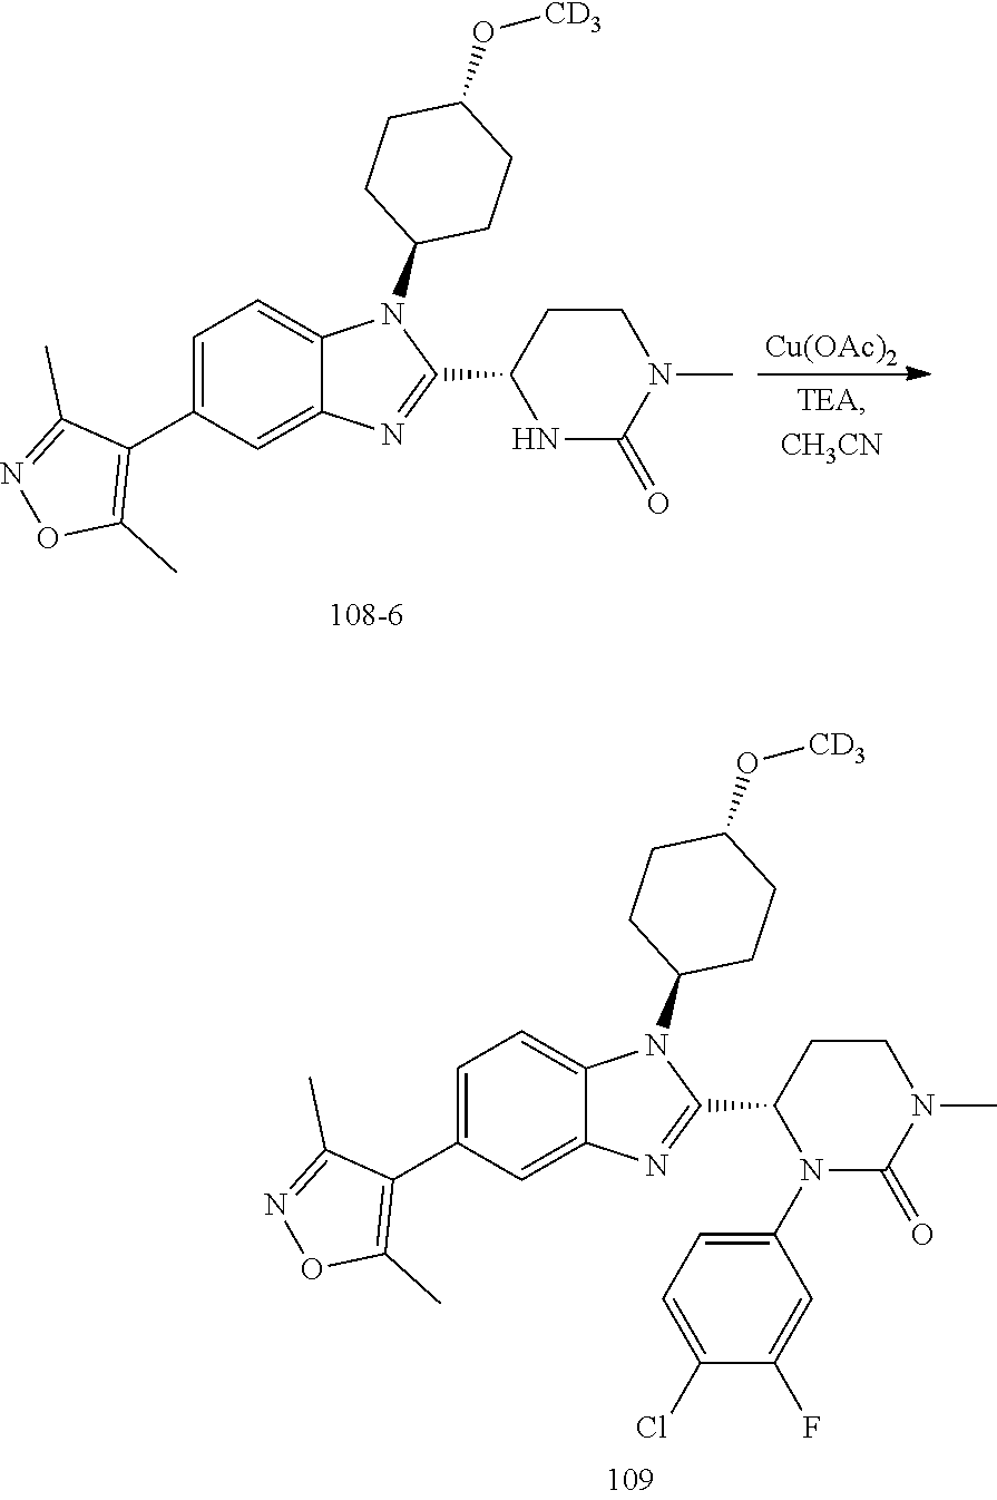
C1=C(C2=C(C)ON=C2C)C=C2C(=C1)N(C1CCC(O[CD3])CC1)C(C1N(C3=CC=C(Cl)C(F)=C3)C(=O)N(C)CC1)=N2.C1=C(C2=C(C)ON=C2C)C=C2C(=C1)N(C1CCC(O[CD3])CC1)C(C1NC(=O)N(C)CC1)=N2.[Cu(OAc)2]
